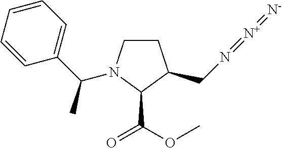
C1=CC=CC(C(C)N2CCC(CN=[N+]=[N-])C2C(OC)=O)=C1
